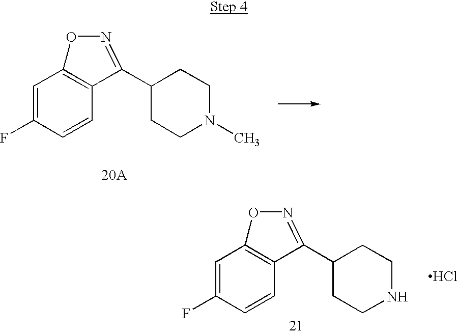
C1=C(F)C=CC2=C1ON=C2C1CCN(C)CC1.[20A].C1=C(F)C=CC2=C1ON=C2C1CCNCC1.Cl
